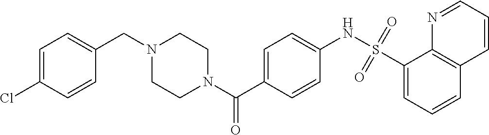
C(N1CCN(C(C2=CC=C(NS(C3=CC=CC4=C3N=CC=C4)(=O)=O)C=C2)=O)CC1)C1=CC=C(Cl)C=C1
